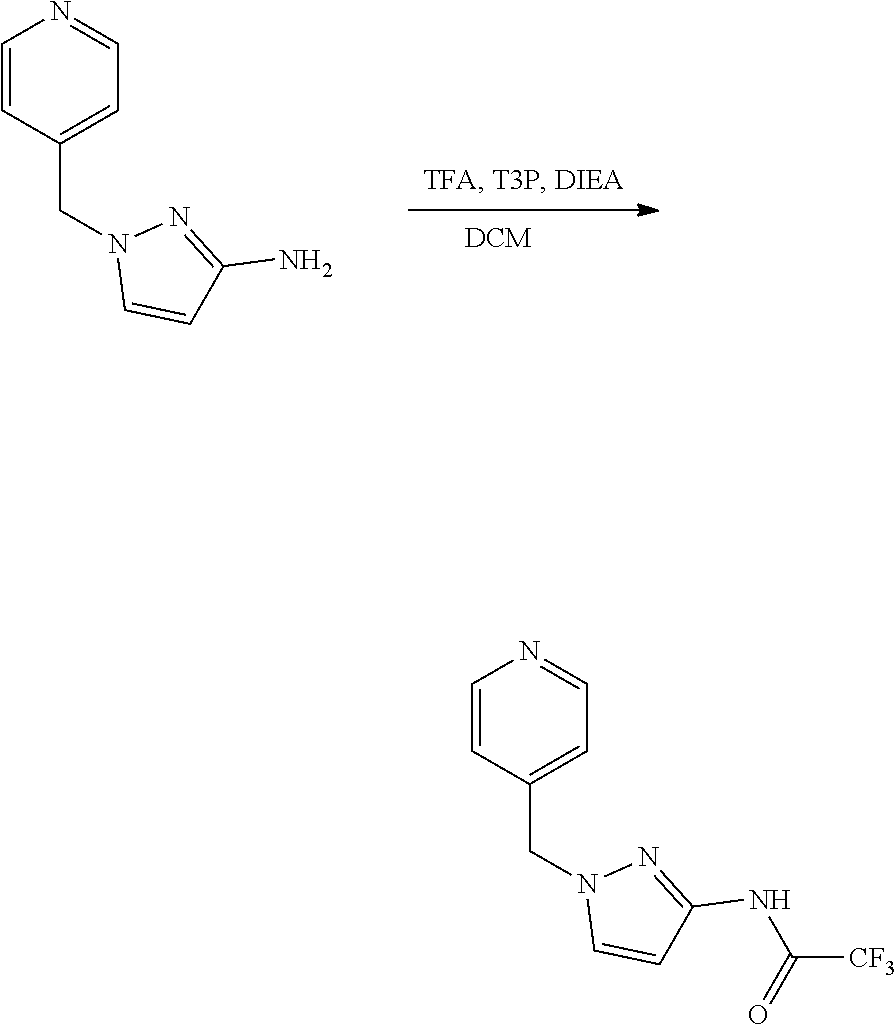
C1=CC(CN2C=CC(N)=N2)=CC=N1.C1=CC(CN2C=CC(NC(=O)[CF3])=N2)=CC=N1
